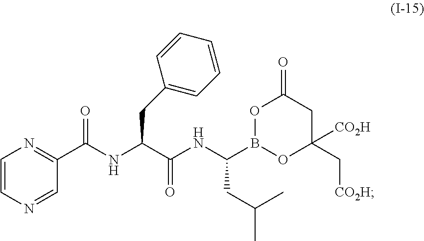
C1=CN=CC(C(NC(C(NC(B2OC(C[CO2H])([CO2H])CC(=O)O2)CC(C)C)=O)CC2=CC=CC=C2)=O)=N1
